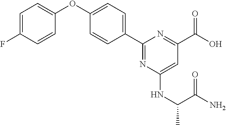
C1=C(F)C=CC(OC2=CC=C(C3=NC(NC(C)C(N)=O)=CC(C(=O)O)=N3)C=C2)=C1
